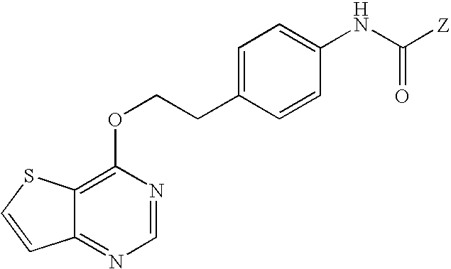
C12=NC=NC(OCCC3=CC=C(NC(=O)[Z])C=C3)=C1SC=C2
